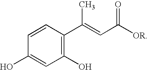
C1(O)=C(C(=CC([OR])=O)C)C=CC(O)=C1
